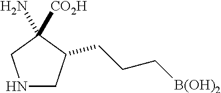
C1C(CCC[B(OH)2])C([CO2H])(N)CN1
